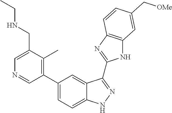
C1(C2=C(C)C(CNCC)=CN=C2)=CC=C2C(=C1)C(C1=NC3=C(N1)C=C(C[OMe])C=C3)=NN2
